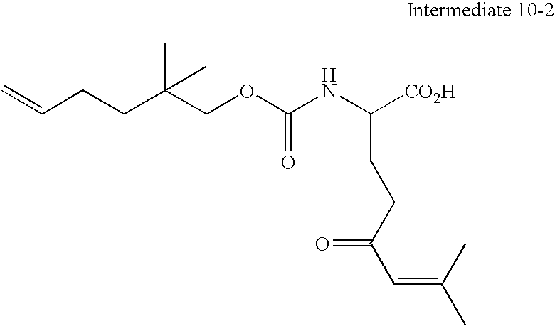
C=CCCC(COC(NC([CO2H])CCC(C=C(C)C)=O)=O)(C)C
